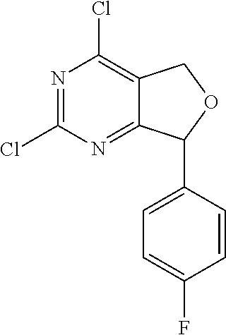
C1(Cl)=NC(Cl)=C2C(=N1)C(C1=CC=C(F)C=C1)OC2
